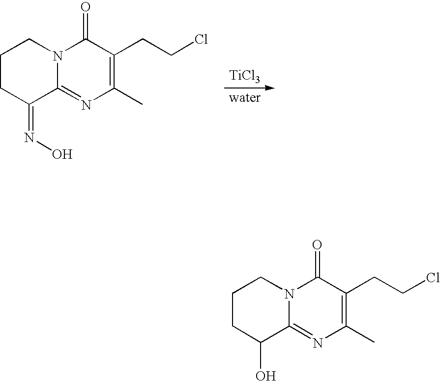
[TiCl3].C1CC(=NO)C2=NC(C)=C(CCCl)C(=O)N2C1.C1CC(O)C2=NC(C)=C(CCCl)C(=O)N2C1
